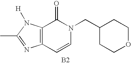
C12=C(N([H])C(C)=N1)C(=O)N(CC1CCOCC1)C=C2.[B2]
